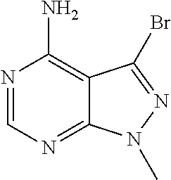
C12=C(N)N=CN=C1N(C)N=C2Br
